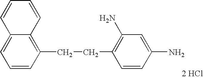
C1(CCC2=C(N)C=C(N)C=C2)=C2C(=CC=C1)C=CC=C2.[2 HCl]
